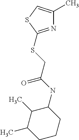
N1=C(SCC(NC2C(C)C(C)CCC2)=O)SC=C1C
